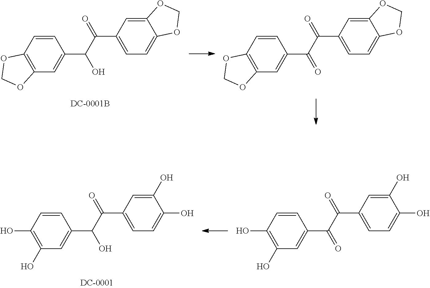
C1=CC2=C(C=C1C(C(=O)C1=CC=C3C(=C1)OCO3)=O)OCO2.C1=CC2=C(C=C1C(C(=O)C1=CC=C3C(=C1)OCO3)O)OCO2.C1=CC(O)=C(O)C=C1C(C(=O)C1=CC=C(O)C(O)=C1)O.C1=CC(O)=C(O)C=C1C(C(=O)C1=CC=C(O)C(O)=C1)=O
